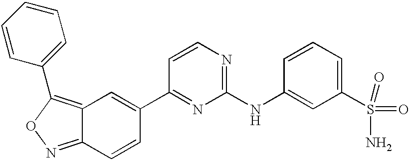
C1=CC=CC(C2=C3C(=NO2)C=CC(C2=NC(NC4=CC(S(N)(=O)=O)=CC=C4)=NC=C2)=C3)=C1
